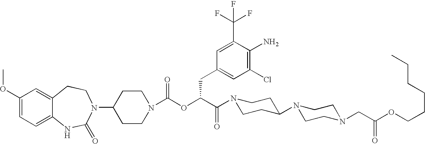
C1(OC)=CC=C2C(=C1)CCN(C1CCN(C(OC(C(N3CCC(N4CCN(CC(OCCCCCC)=O)CC4)CC3)=O)CC3=CC(Cl)=C(N)C(C(F)(F)F)=C3)=O)CC1)C(=O)N2
